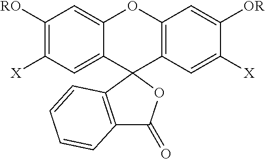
C1([RO])=C([X])C=C2C(=C1)OC1=C(C23C2=C(C(=O)O3)C=CC=C2)C=C([X])C([OR])=C1
